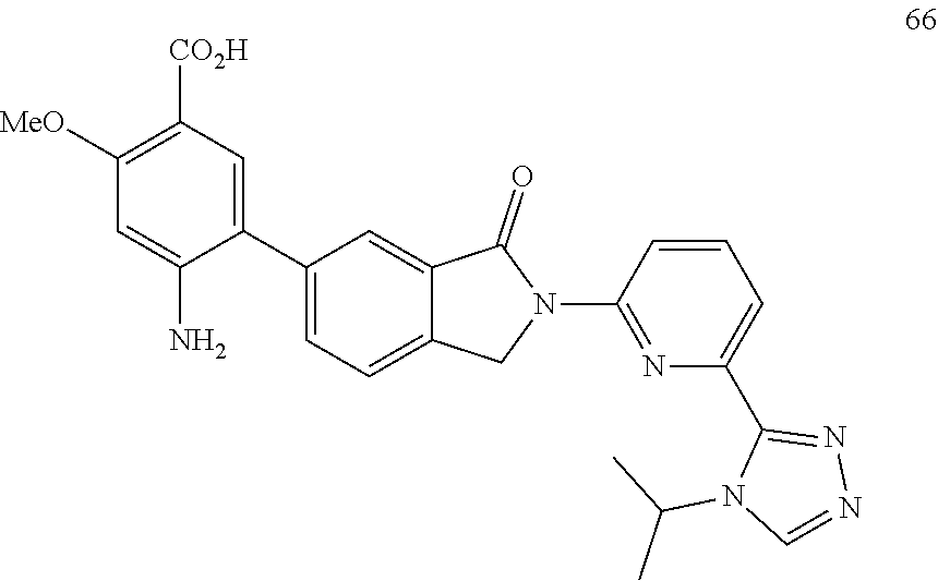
C1(C2=CC=C3C(=C2)C(=O)N(C2=NC(C4=NN=CN4C(C)C)=CC=C2)C3)=CC([CO2H])=C([MeO])C=C1N
